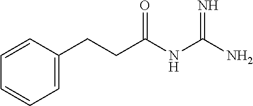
C1=C(CCC(NC(N)=N)=O)C=CC=C1
